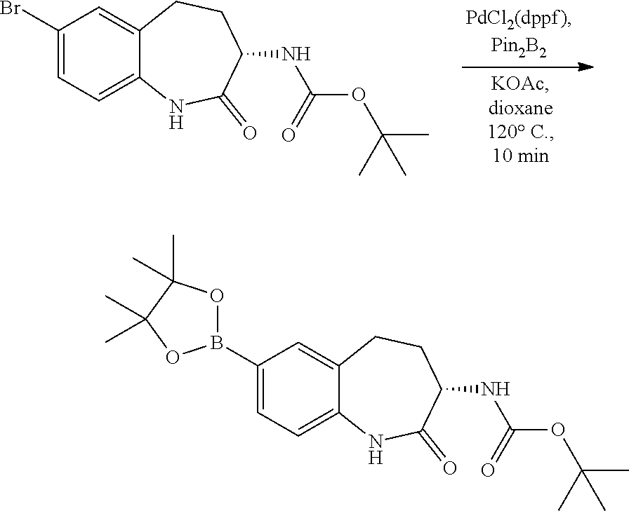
C1(Br)=CC=C2C(=C1)CCC(NC(OC(C)(C)C)=O)C(=O)N2.C1(B2OC(C)(C)C(C)(C)O2)=CC=C2C(=C1)CCC(NC(OC(C)(C)C)=O)C(=O)N2
